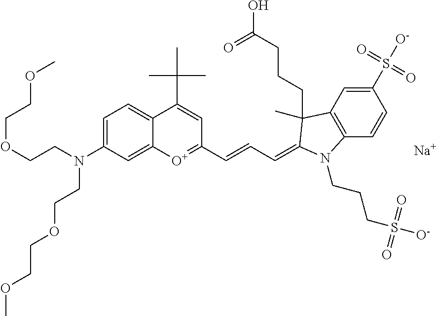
[Na].C1(S([O-])(=O)=O)=CC2=C(C=C1)N(CCCS(=O)(=O)[O-])C(=CC=CC1=[O+]C3=CC(N(CCOCCOC)CCOCCOC)=CC=C3C(C(C)(C)C)=C1)C2(C)CCCC(O)=O
